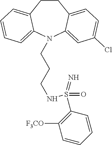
C1CC2=CC=C(Cl)C=C2N(CCCNS(C2=C([F3CO])C=CC=C2)(=O)=N)C2=CC=CC=C12
